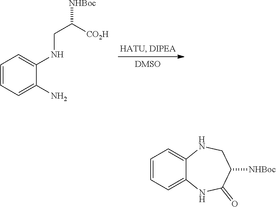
C1=CC=C(N)C(NCC([NHBoc])[CO2H])=C1.C1=CC=C2C(=C1)NCC([NHBoc])C(=O)N2
